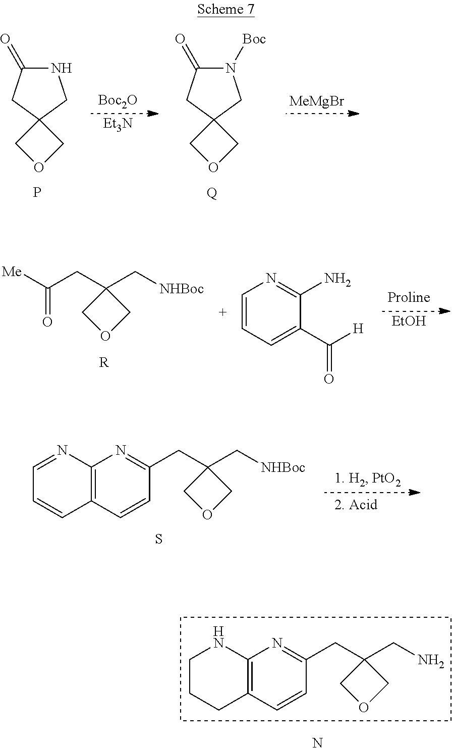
C1CCC2=C(N1)N=C(CC1(CN)COC1)C=C2.N.N1C(=O)CC2(C1)COC2.P.[Boc2O].[Et3N].N1([Boc])C(=O)CC2(C1)COC2.[Q].[MeMgBr].[Me]C(CC1(C[NHBoc])COC1)=O.[R].[EtOH].C1=CC=C(C([H])=O)C(N)=N1.C1=NC2=C(C=C1)C=CC(CC1(C[NHBoc])COC1)=N2.S
